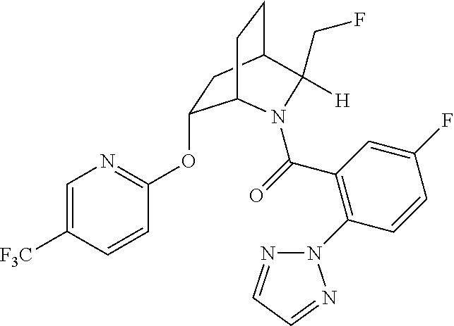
O(C1=NC=C([F3C])C=C1)C1CC2CCC1N(C(=O)C1=C(N3N=CC=N3)C=CC(F)=C1)C2(CF)[H]
